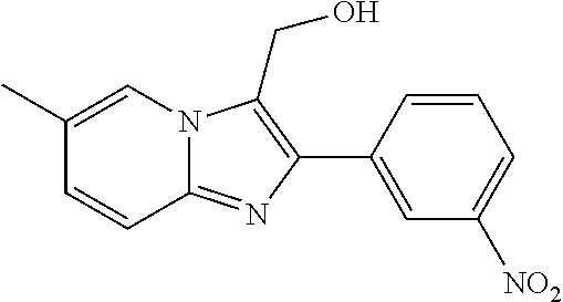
C1=CC2=NC(C3=CC([NO2])=CC=C3)=C(CO)N2C=C1C
